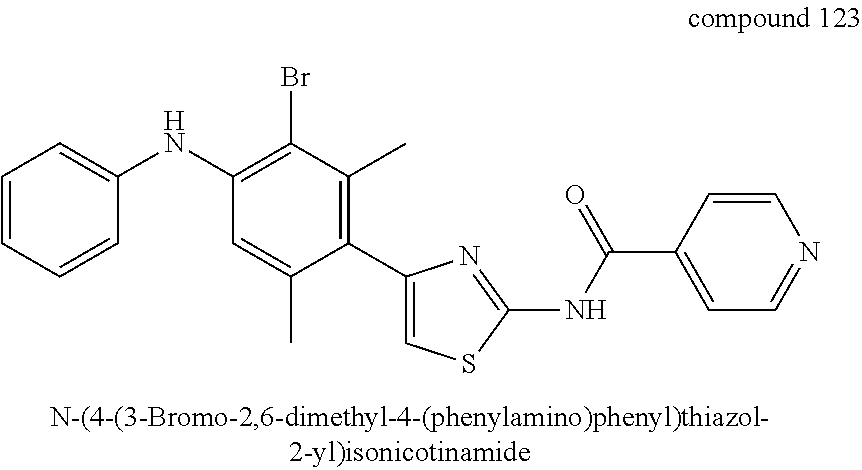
N(C1=C(Br)C(C)=C(C2=CSC(NC(C3=CC=NC=C3)=O)=N2)C(C)=C1)C1=CC=CC=C1
